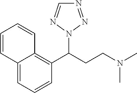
C12=CC=CC(C(CCN(C)C)N3N=NC=N3)=C1C=CC=C2
